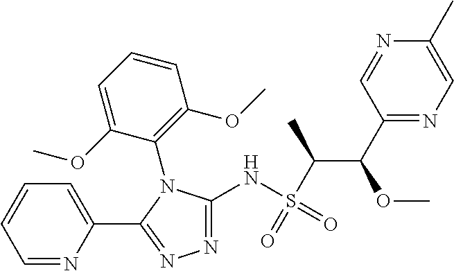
N1=C(NS(=O)(=O)C(C)C(OC)C2=NC=C(C)N=C2)N(C2=C(OC)C=CC=C2OC)C(C2=CC=CC=N2)=N1
